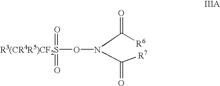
[R3(CR4R5)CF2S](ON(C([R7])=O)C([R6])=O)(=O)=O
